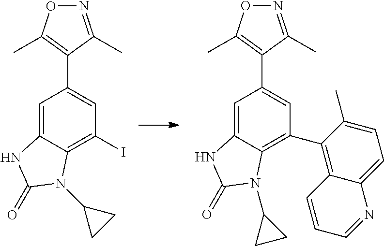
N1=C(C)C(C2=CC(I)=C3C(=C2)NC(=O)N3C2CC2)=C(C)O1.N1=C(C)C(C2=CC(C3=C4C(=CC=C3C)N=CC=C4)=C3C(=C2)NC(=O)N3C2CC2)=C(C)O1
